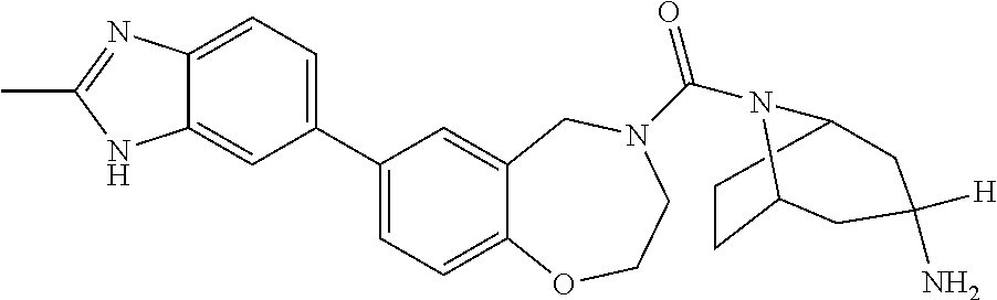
C1(C2=CC=C3C(=C2)NC(C)=N3)=CC=C2C(=C1)CN(C(N1C3CC(N)([H])CC1CC3)=O)CCO2
